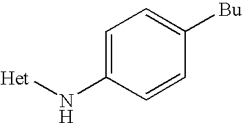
C1=C(N[Het])C=CC([Bu])=C1
